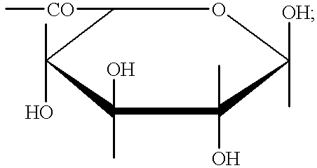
C1([CO]C)C(C)(O)C(C)(O)C(C)(O)C([OH])(C)O1
